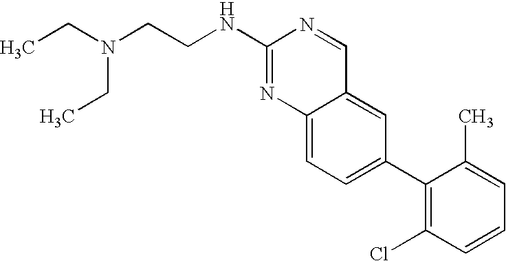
C12=CC=C(C3=C(Cl)C=CC=C3C)C=C1C=NC(NCCN(CC)CC)=N2
